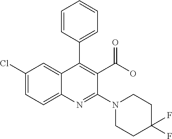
C1(Cl)=CC=C2C(=C1)C(C1=CC=CC=C1)=C(C(O)=O)C(N1CCC(F)(F)CC1)=N2
